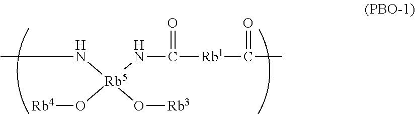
CN[Rb5](NC([Rb1]C(C)=O)=O)(O[Rb4])O[Rb3]
